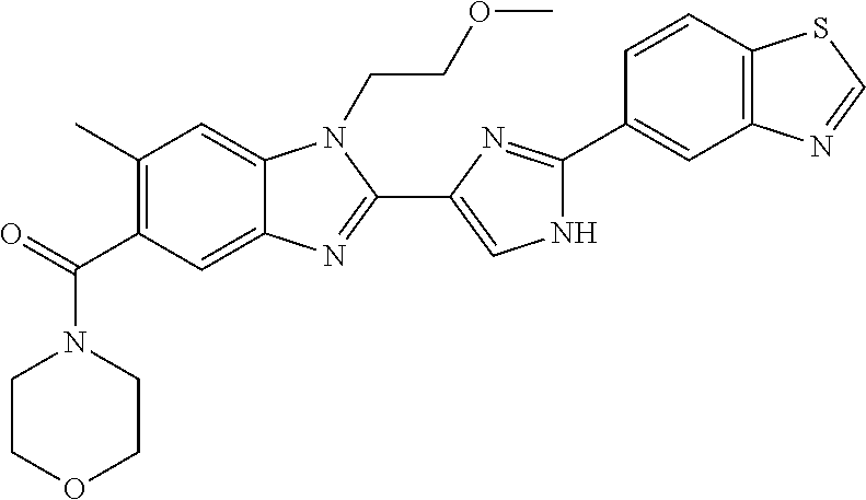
C1(C)=C(C(=O)N2CCOCC2)C=C2C(=C1)N(CCOC)C(C1=CNC(C3=CC4=C(C=C3)SC=N4)=N1)=N2
